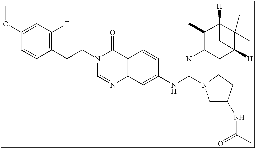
C1(OC)=CC(F)=C(CCN2C=NC3=C(C2=O)C=CC(NC(=NC2CC4([H])C(C)(C)C([H])(C2C)C4)N2CC(NC(C)=O)CC2)=C3)C=C1
